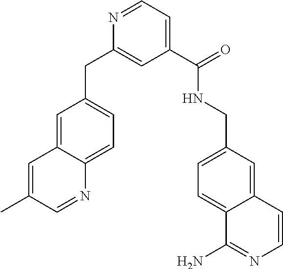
C1=C2C(=CC=C1CC1=CC(C(=O)NCC3=CC=C4C(=C3)C=CN=C4N)=CC=N1)N=CC(C)=C2
